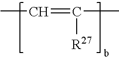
CC=C(C)[R27]
